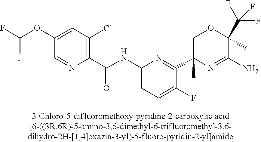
C1(C(NC2=CC=C(F)C(C3(C)N=C(N)C(C)(C(F)(F)F)OC3)=N2)=O)=C(Cl)C=C(OC(F)F)C=N1
